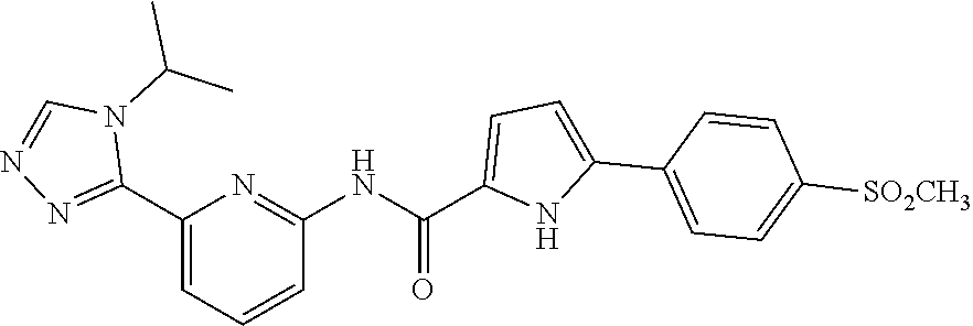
C1(C2=NN=CN2C(C)C)=CC=CC(NC(=O)C2=CC=C(C3=CC=C([SO2CH3])C=C3)N2)=N1
